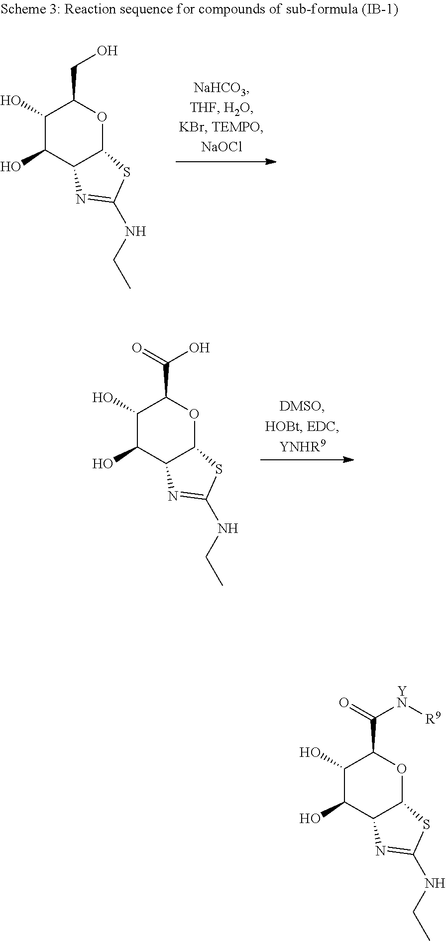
C1(O)C(O)C2C(OC1CO)SC(NCC)=N2.C1(O)C(O)C2C(OC1C(O)=O)SC(NCC)=N2.C1(O)C(O)C2C(OC1C([YN][R9])=O)SC(NCC)=N2
